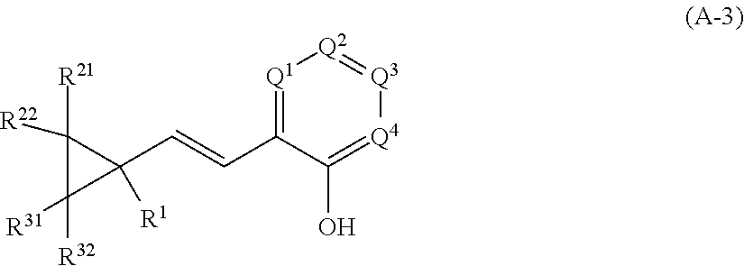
[Q1]1=C(C=CC2([R1])C([R21])([R22])C2([R31])[R32])C(O)=[Q4][Q3]=[Q2]1
